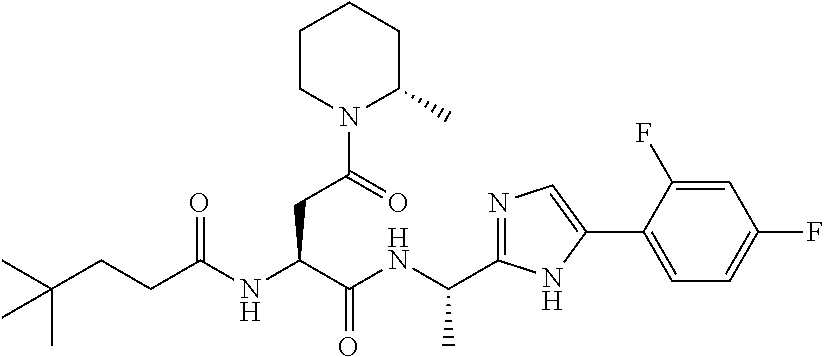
C(CC(NC(C(NC(C)C1=NC=C(C2=CC=C(F)C=C2F)N1)=O)CC(N1C(C)CCCC1)=O)=O)C(C)(C)C
